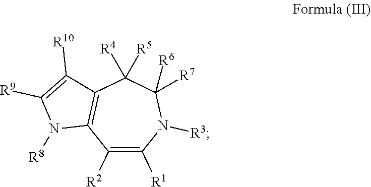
C1([R2])=C([R1])N([R3])C([R7])([R6])C([R4])([R5])C2=C1N([R8])C([R9])=C2[R10]
